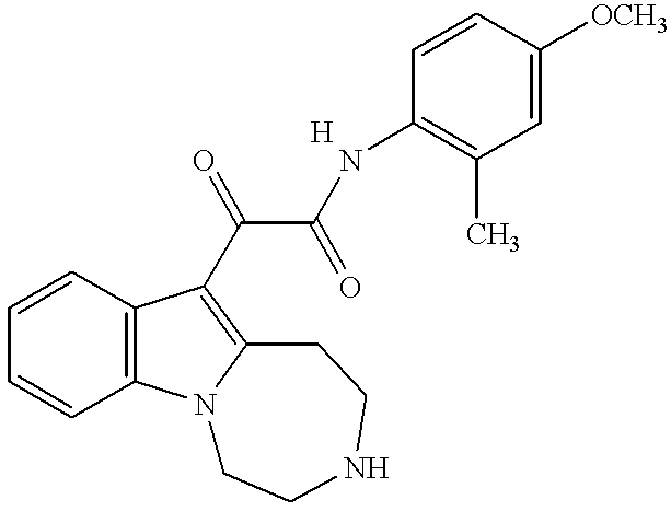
C1=CC=CC2=C1C(C(=O)C(=O)NC1=C(C)C=C([OCH3])C=C1)=C1N2CCNCC1
